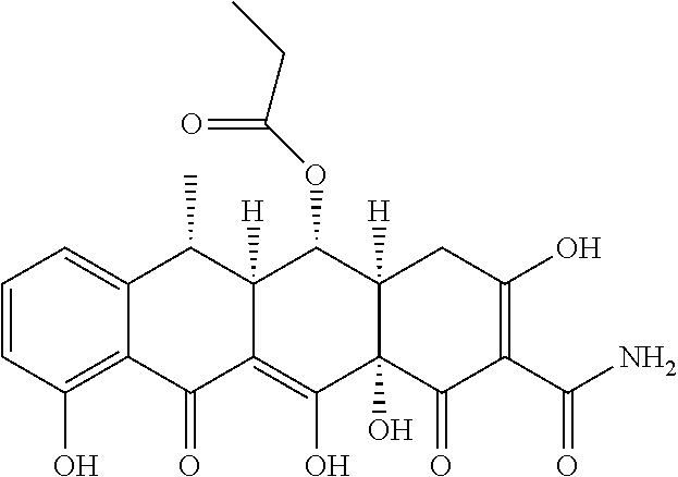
C1=CC(O)=C2C(=C1)C(C)C1([H])C(=C(O)C3(O)C([H])(C1OC(CC)=O)CC(O)=C(C(N)=O)C3=O)C2=O
